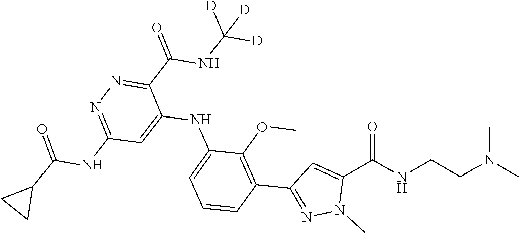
CN(CCNC(C1=CC(C2=C(OC)C(NC3=CC(NC(=O)C4CC4)=NN=C3C(NC([D])([D])[D])=O)=CC=C2)=NN1C)=O)C
